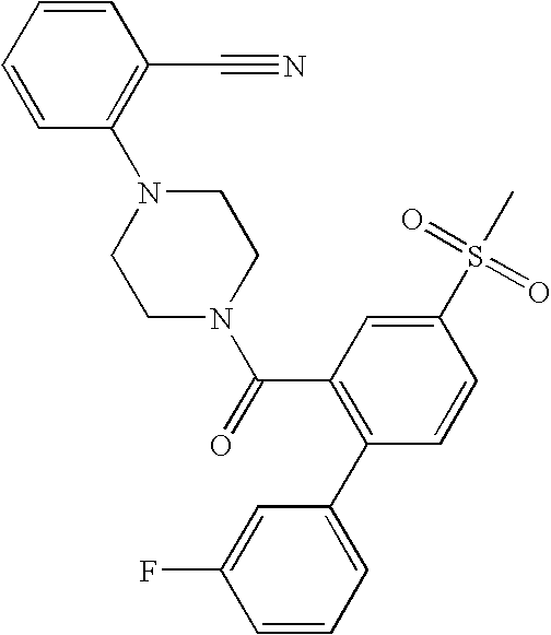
C1=CC(N2CCN(C(C3=C(C4=CC=CC(F)=C4)C=CC(S(=O)(=O)C)=C3)=O)CC2)=C(C#N)C=C1
